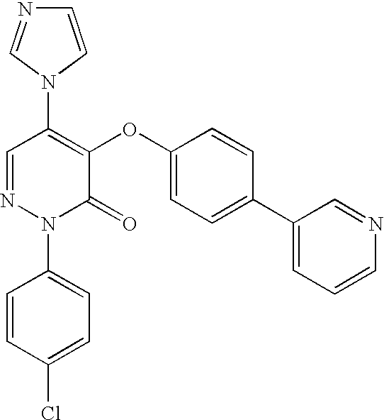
C1(N2C=NC=C2)=C(OC2=CC=C(C3=CC=CN=C3)C=C2)C(=O)N(C2=CC=C(Cl)C=C2)N=C1
